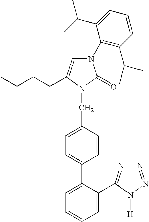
N1(C2=C(C(C)C)C=CC=C2C(C)C)C=C(CCCC)N(CC2=CC=C(C3=CC=CC=C3C3=NN=NN3[H])C=C2)C1=O
